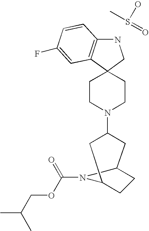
N1C2=C(C3(C1)CCN(C1CC4CCC(C1)N4C(=O)OCC(C)C)CC3)C=C(F)C=C2.S(O)(C)=O
